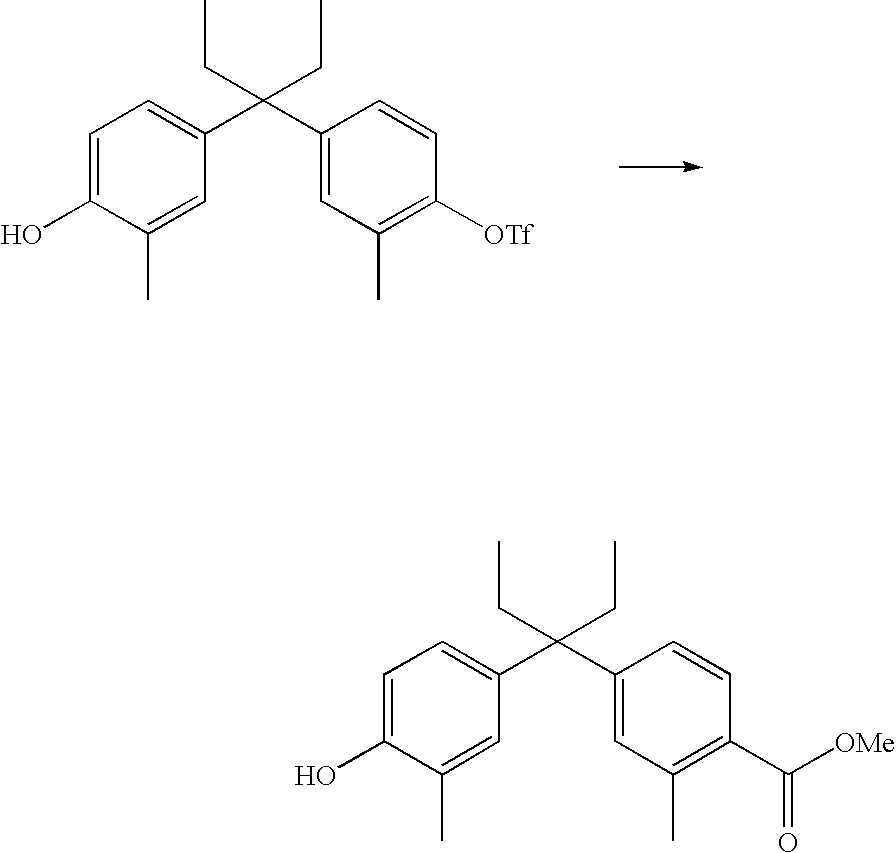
C1=C(O)C(C)=CC(C(C2=CC(C)=C([OTf])C=C2)(CC)CC)=C1.C1=C(O)C(C)=CC(C(C2=CC(C)=C(C([OMe])=O)C=C2)(CC)CC)=C1
